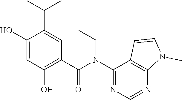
C1(O)=CC(O)=C(C(N(C2=NC=NC3=C2C=CN3C)CC)=O)C=C1C(C)C
